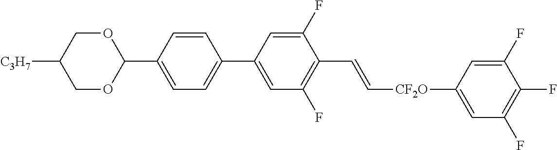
C1=CC(C2OCC([C3H7])CO2)=CC=C1C1=CC(F)=C(C=C[CF2O]C2=CC(F)=C(F)C(F)=C2)C(F)=C1
